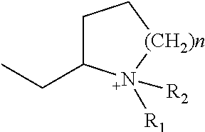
C1C(CC)[N+]([R1])([R2])[(CH2)n]C1
